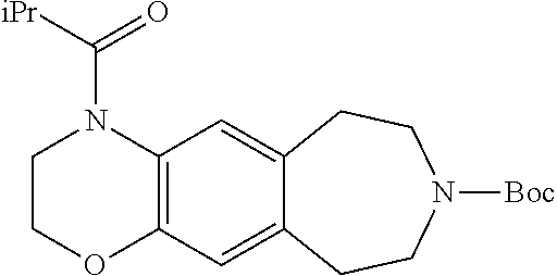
C12=C(C=C3C(=C1)CCN([Boc])CC3)N(C([iPr])=O)CCO2
